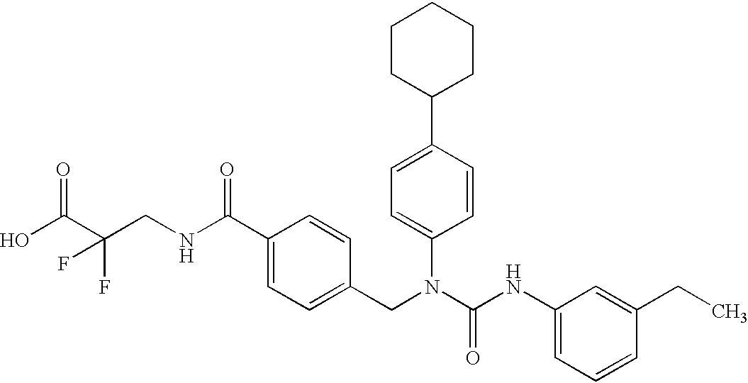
OC(C(CNC(C1=CC=C(CN(C(NC2=CC=CC(CC)=C2)=O)C2=CC=C(C3CCCCC3)C=C2)C=C1)=O)(F)F)=O
